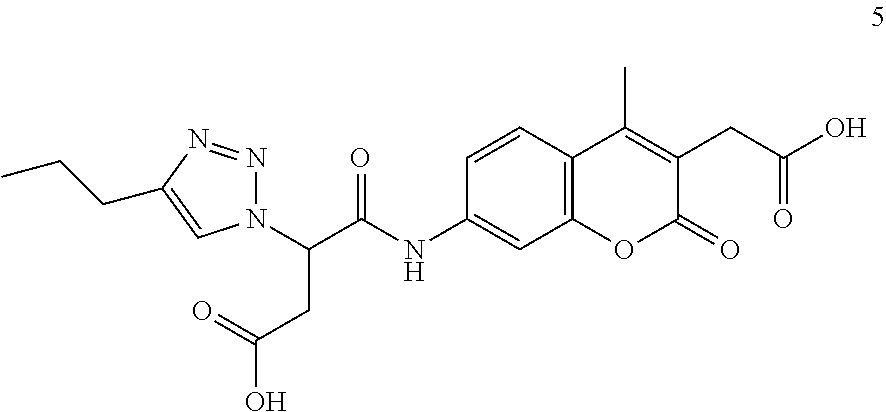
C1=CC2=C(C=C1NC(C(CC(O)=O)N1N=NC(CCC)=C1)=O)OC(=O)C(CC(O)=O)=C2C
